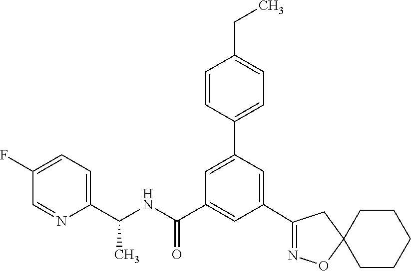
C1(C2=NOC3(C2)CCCCC3)=CC(C2=CC=C(CC)C=C2)=CC(C(NC(C2=CC=C(F)C=N2)C)=O)=C1
